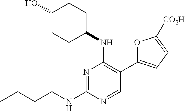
CCCCNC1=NC(NC2CCC(O)CC2)=C(C2=CC=C([CO2H])O2)C=N1
